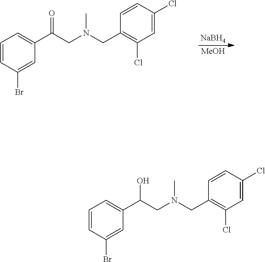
CN(CC(C1=CC=CC(Br)=C1)=O)CC1=C(Cl)C=C(Cl)C=C1.[NaBH4].[MeOH].CN(CC(C1=CC=CC(Br)=C1)O)CC1=C(Cl)C=C(Cl)C=C1
